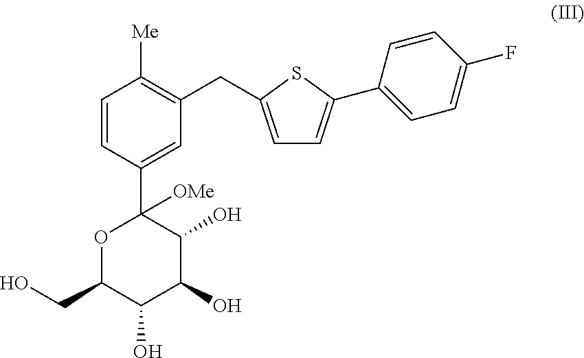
O1C(CO)C(O)C(O)C(O)C1(C1=CC(CC2=CC=C(C3=CC=C(F)C=C3)S2)=C([Me])C=C1)[OMe]
